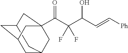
C12CC3CC(C1)CC(C(C(C(C=C[Ph])O)(F)F)=O)(C3)C2
